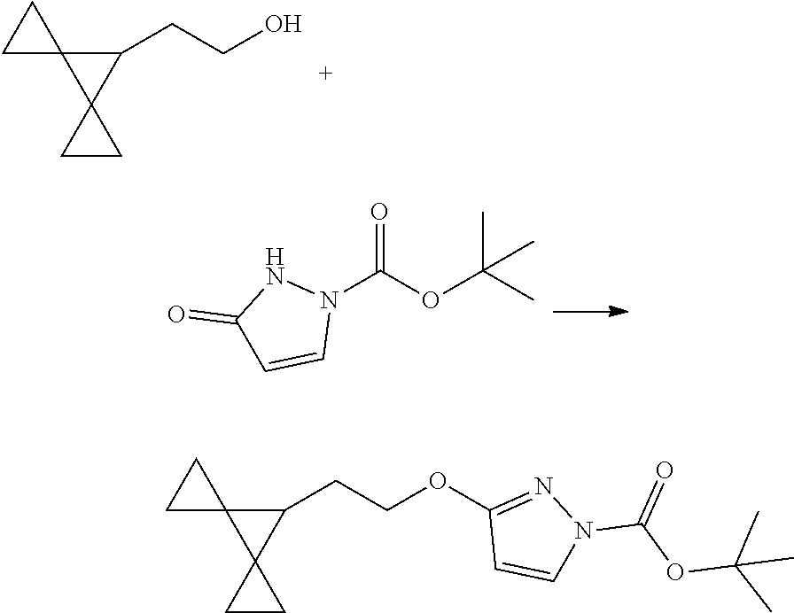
C1(CCO)C2(C13CC3)CC2.N1(C(OC(C)(C)C)=O)NC(=O)C=C1.C1(CCOC2=NN(C(OC(C)(C)C)=O)C=C2)C2(C13CC3)CC2
